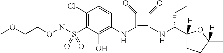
C1(Cl)=C(S(=O)(=O)N(OCCOC)C)C(O)=C(NC2=C(NC(C3([H])CCC([H])(C)O3)CC)C(=O)C2=O)C=C1
